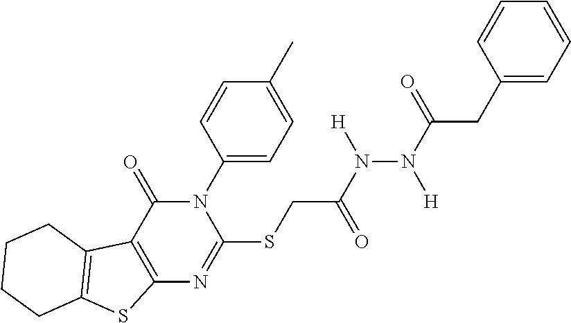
N1(C2=CC=C(C)C=C2)C(=O)C2=C(N=C1SCC(N([H])N([H])C(=O)CC1=CC=CC=C1)=O)SC1=C2CCCC1
